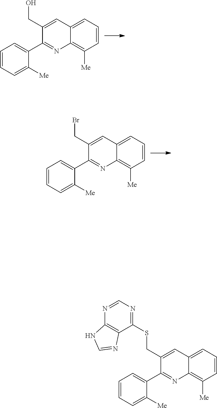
C1=CC=C([Me])C(C2=NC3=C([Me])C=CC=C3C=C2CO)=C1.C1=CC=C([Me])C(C2=NC3=C([Me])C=CC=C3C=C2CBr)=C1.C1=CC=C([Me])C(C2=NC3=C([Me])C=CC=C3C=C2CSC2=NC=NC3=C2N=CN3)=C1
